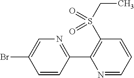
C1=CC(C2=C(S(CC)(=O)=O)C=CC=N2)=NC=C1Br
